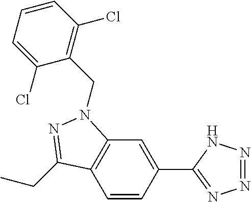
C1=CC(C2=NN=NN2)=CC2=C1C(CC)=NN2CC1=C(Cl)C=CC=C1Cl
